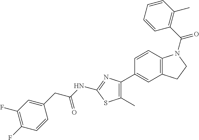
C1=CC2=C(C=C1C1=C(C)SC(NC(=O)CC3=CC(F)=C(F)C=C3)=N1)CCN2C(C1=C(C)C=CC=C1)=O
